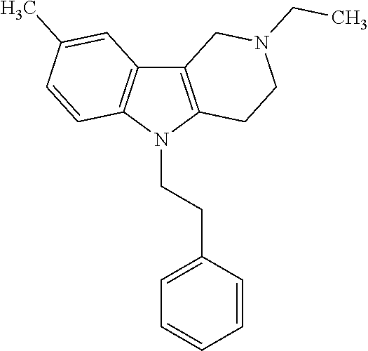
C12=C(N(CCC3=CC=CC=C3)C3=C1C=C(C)C=C3)CCN(CC)C2
